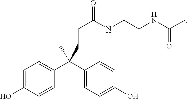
C1=C(O)C=CC(C(C2=CC=C(O)C=C2)(C)CCC(NCCNC(C)=O)=O)=C1
